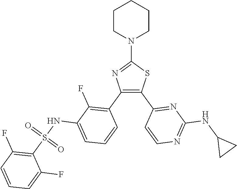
C1(N2CCCCC2)=NC(C2=C(F)C(NS(C3=C(F)C=CC=C3F)(=O)=O)=CC=C2)=C(C2=NC(NC3CC3)=NC=C2)S1
